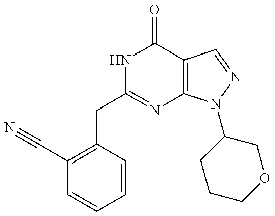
C1(C#N)=C(CC2=NC3=C(C(=O)N2)C=NN3C2CCCOC2)C=CC=C1
